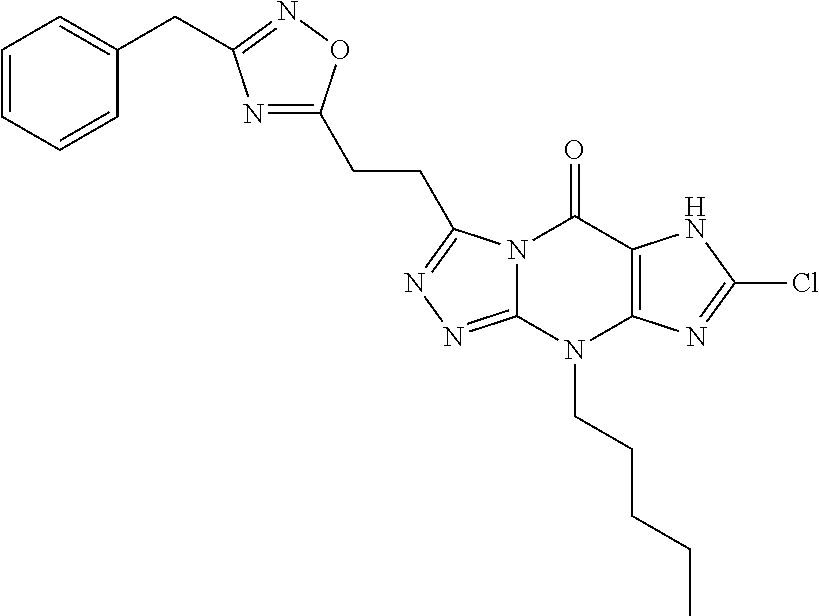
C1=CC=CC(CC2=NOC(CCC3=NN=C4N3C(=O)C3=C(N4CCCCC)N=C(Cl)N3)=N2)=C1
